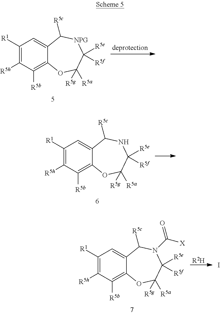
C1([R1])=C([R5h])C([R5b])=C2C(=C1)C([R5c])[NPG]C([R5e])([R5f])C([R5a])([R5g])O2.C1([R1])=C([R5h])C([R5b])=C2C(=C1)C([R5c])NC([R5e])([R5f])C([R5a])([R5g])O2.C1([R1])=C([R5h])C([R5b])=C2C(=C1)C([R5c])N(C([X])=O)C([R5e])([R5f])C([R5a])([R5g])O2.[R2H].I
